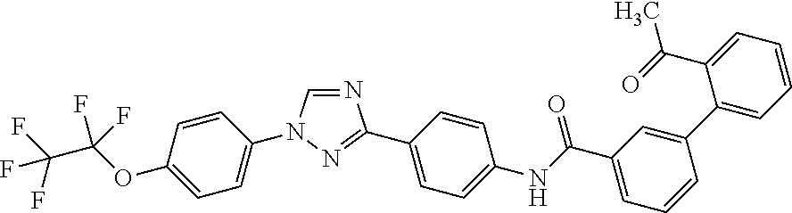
N1=CN(C2=CC=C(OC(F)(F)C(F)(F)F)C=C2)N=C1C1=CC=C(NC(C2=CC=CC(C3=CC=CC=C3C(C)=O)=C2)=O)C=C1
